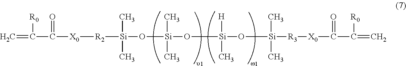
C=C([R0])C(=O)[X0][R2][Si](C)(C)O[Si](C)(C)O[Si]([H])(C)O[Si](C)(C)[R3][X0]C(=O)C([R0])=C
